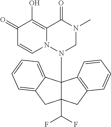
C1(=O)C=CN2C(=C1O)C(=O)N(C)CN2C12C(C(F)F)(CC3=C1C=CC=C3)CC1=CC=CC=C21
